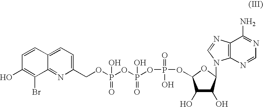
C1(COP(OP(OP(O)(=O)OC2OC(N3C4=C(C(N)=NC=N4)N=C3)C(O)C2O)(=O)O)(O)=O)=CC=C2C(=N1)C(Br)=C(O)C=C2
